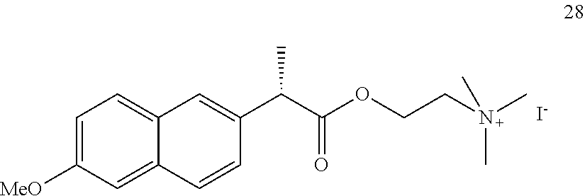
C1=C([MeO])C=C2C(=C1)C=C(C(C(OCCN(C)(C)C)=O)C)C=C2.[I-]
